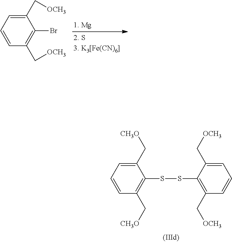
C1=CC=C(C[OCH3])C(Br)=C1C[OCH3].C1=CC=C(C[CH3O])C(SSC2=C(C[OCH3])C=CC=C2C[OCH3])=C1C[CH3O]
